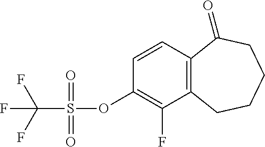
C12=C(C=CC(OS(C(F)(F)F)(=O)=O)=C1F)C(=O)CCCC2
